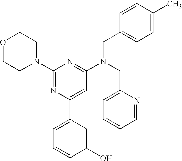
C1(N2CCOCC2)=NC(C2=CC=CC(O)=C2)=CC(N(CC2=CC=CC=N2)CC2=CC=C(C)C=C2)=N1
